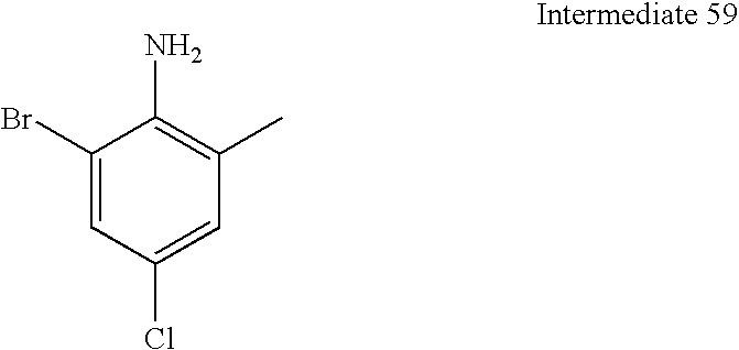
C1(Br)=CC(Cl)=CC(C)=C1N
